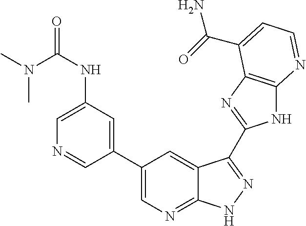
C1(C2=CN=C3C(=C2)C(C2=NC4=C(N2)N=CC=C4C(=O)N)=NN3)=CC(NC(N(C)C)=O)=CN=C1
